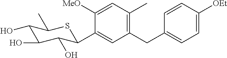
C1(CC2=CC=C([OEt])C=C2)=C(C)C=C([MeO])C(C2C(O)C(O)C(O)C(C)S2)=C1
